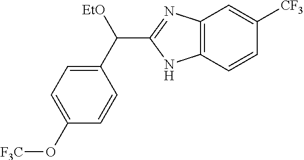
C12=C(C=CC([CF3])=C1)NC(C(C1=CC=C(O[F3C])C=C1)[EtO])=N2
